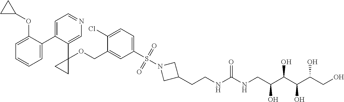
C1=C(C2=CC=NC=C2C2(OCC3=CC(S(N4CC(CCNC(NCC(C(C(C(CO)O)O)O)O)=O)C4)(=O)=O)=CC=C3Cl)CC2)C(OC2CC2)=CC=C1
